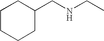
C1CCCC(CNCC)C1
